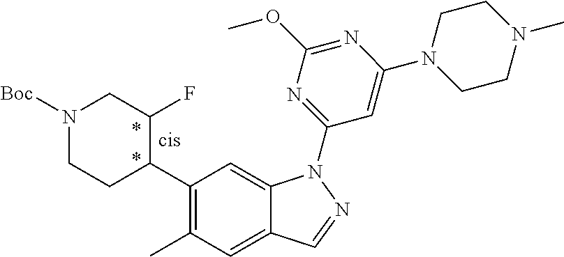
C1(C2C(F)CN([Boc])CC2)=C(C)C=C2C(=C1)N(C1=NC(OC)=NC(N3CCN(C)CC3)=C1)N=C2
